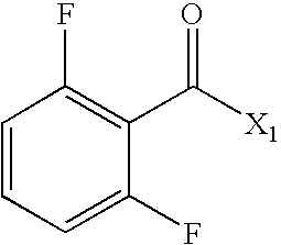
C1=CC=C(F)C(C([X1])=O)=C1F
